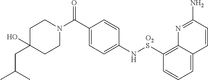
C1CN(C(C2=CC=C(N[O2S]C3=C4C(=CC=C3)C=CC(N)=N4)C=C2)=O)CCC1(O)CC(C)C
